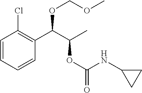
C1=CC=CC(C(C(C)OC(=O)NC2CC2)OCOC)=C1Cl
